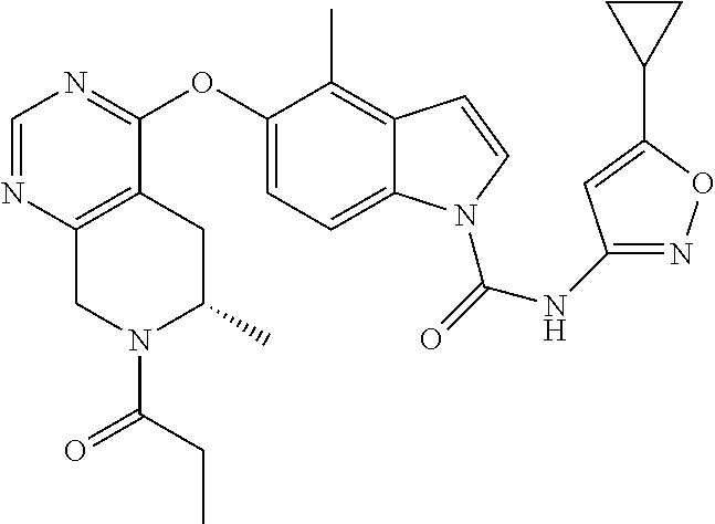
O(C1=CC=C2C(=C1C)C=CN2C(=O)NC1=NOC(C2CC2)=C1)C1=NC=NC2=C1CC(C)N(C(=O)CC)C2
